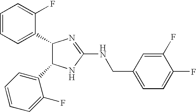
C1(C2C(C3=CC=CC=C3F)NC(NCC3=CC=C(F)C(F)=C3)=N2)=CC=CC=C1F
